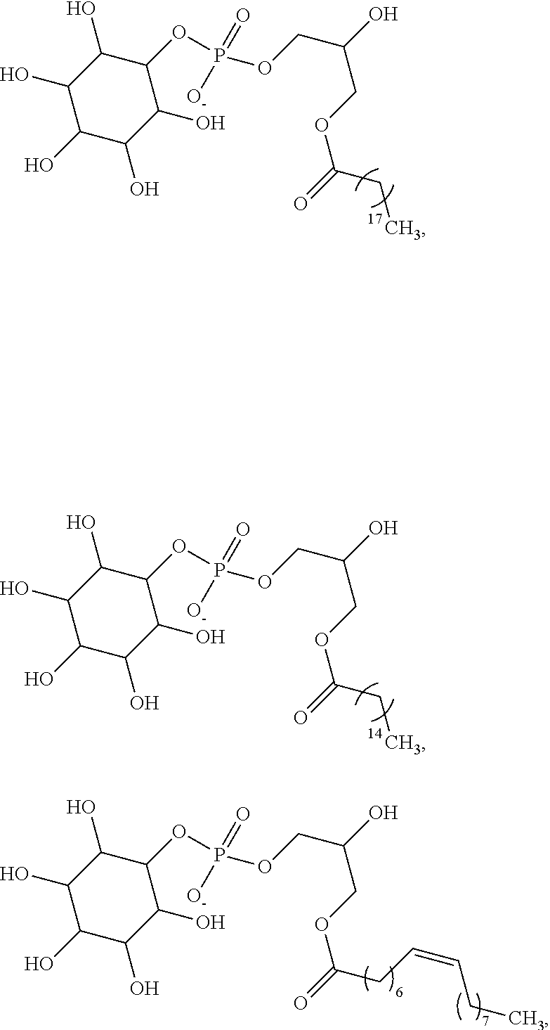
O(P(OCC(COC(CC)=O)O)([O-])=O)C1C(O)C(O)C(O)C(O)C1O.O(P(OCC(COC(CC)=O)O)([O-])=O)C1C(O)C(O)C(O)C(O)C1O.O(P(OCC(COC(CC=CCC)=O)O)([O-])=O)C1C(O)C(O)C(O)C(O)C1O
